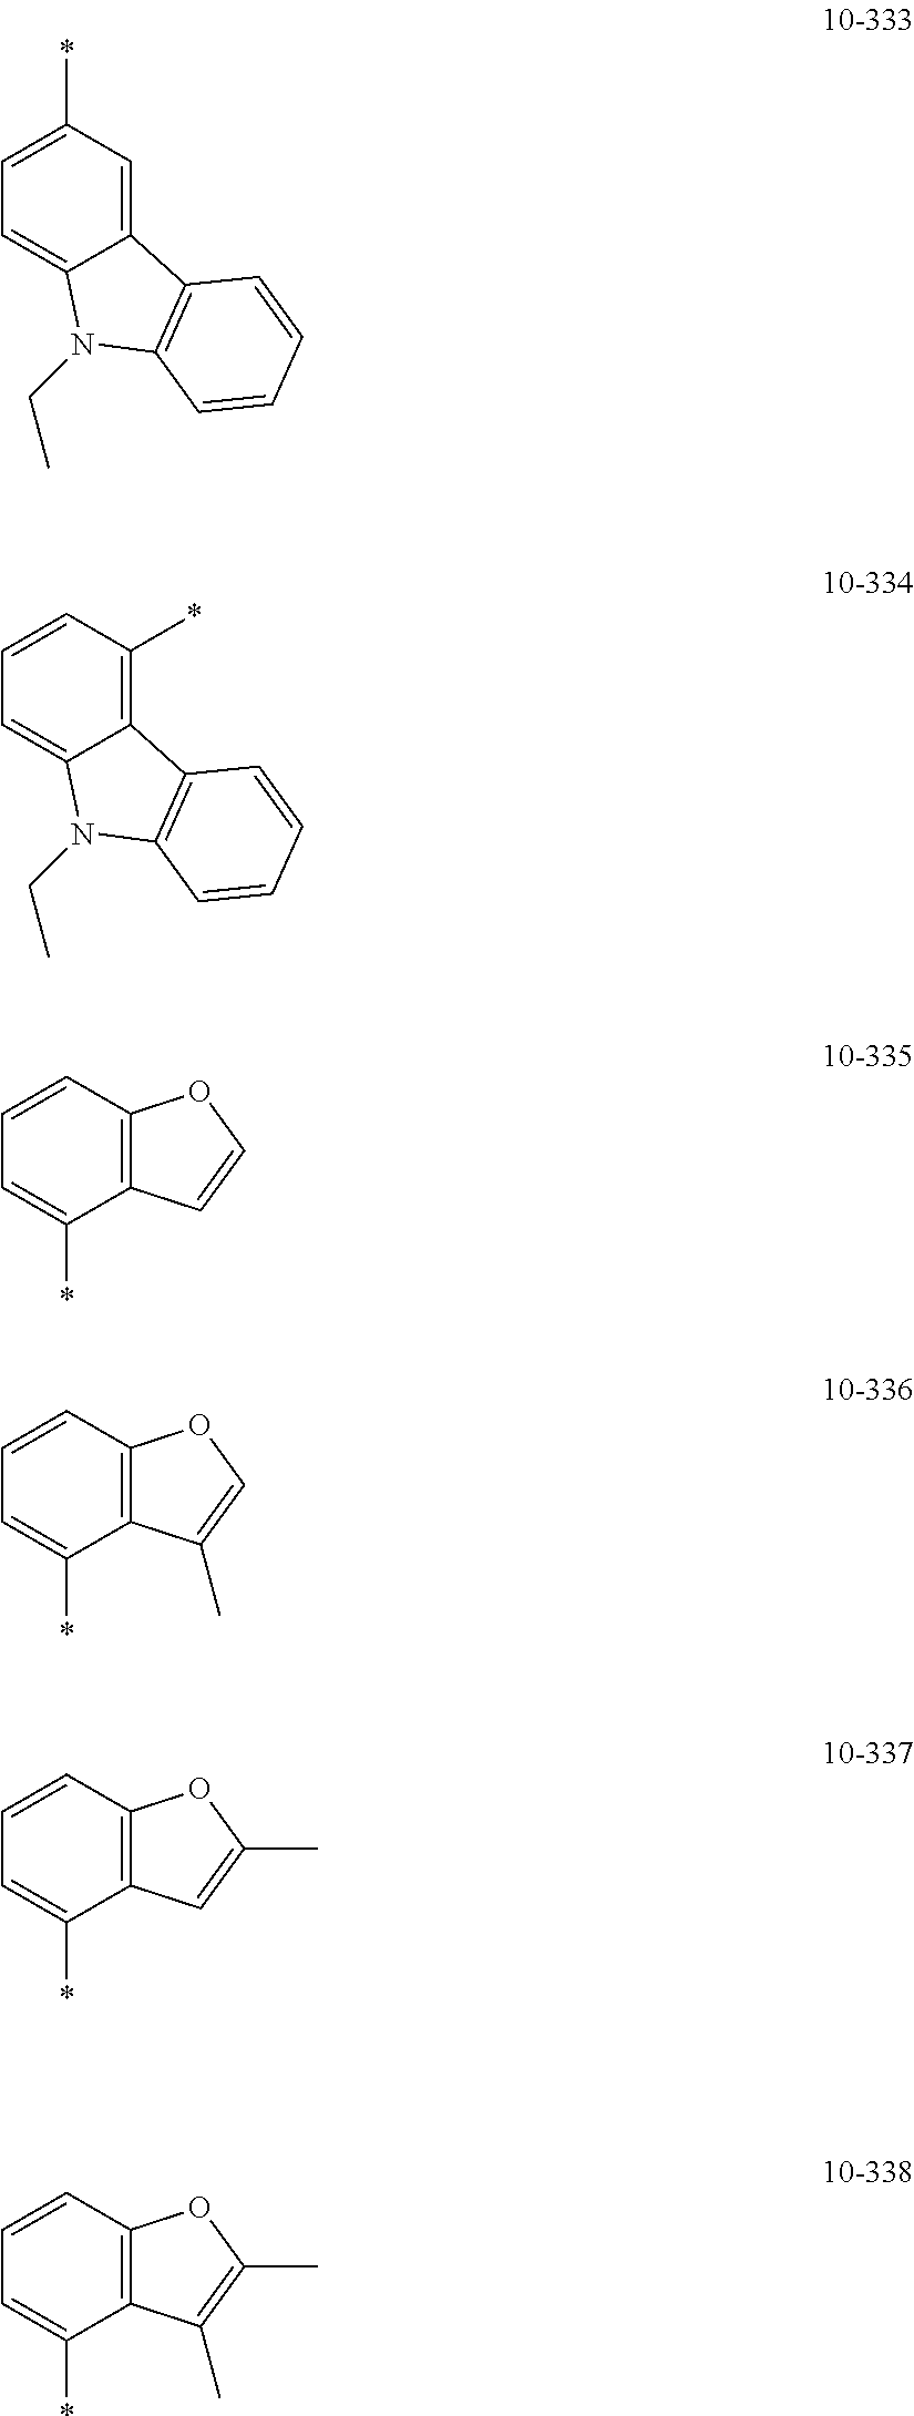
C1=C2C(=CC(*)=C1)C1=C(N2CC)C=CC=C1.C1=C2C(=C(*)C=C1)C1=C(N2CC)C=CC=C1.C1=C(*)C2=C(C=C1)OC=C2.C1=C(*)C2=C(C=C1)OC=C2C.C1=C(*)C2=C(C=C1)OC(C)=C2.C1=C(*)C2=C(C=C1)OC(C)=C2C
